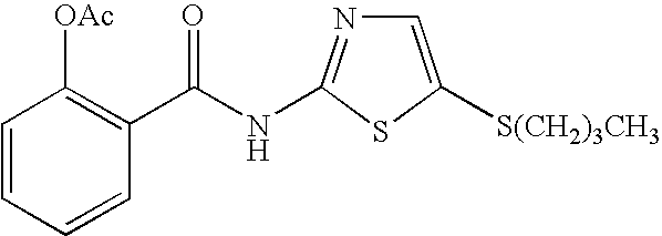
C1=CC=CC(C(NC2=NC=C([S(CH2)3CH3])S2)=O)=C1[OAc]
